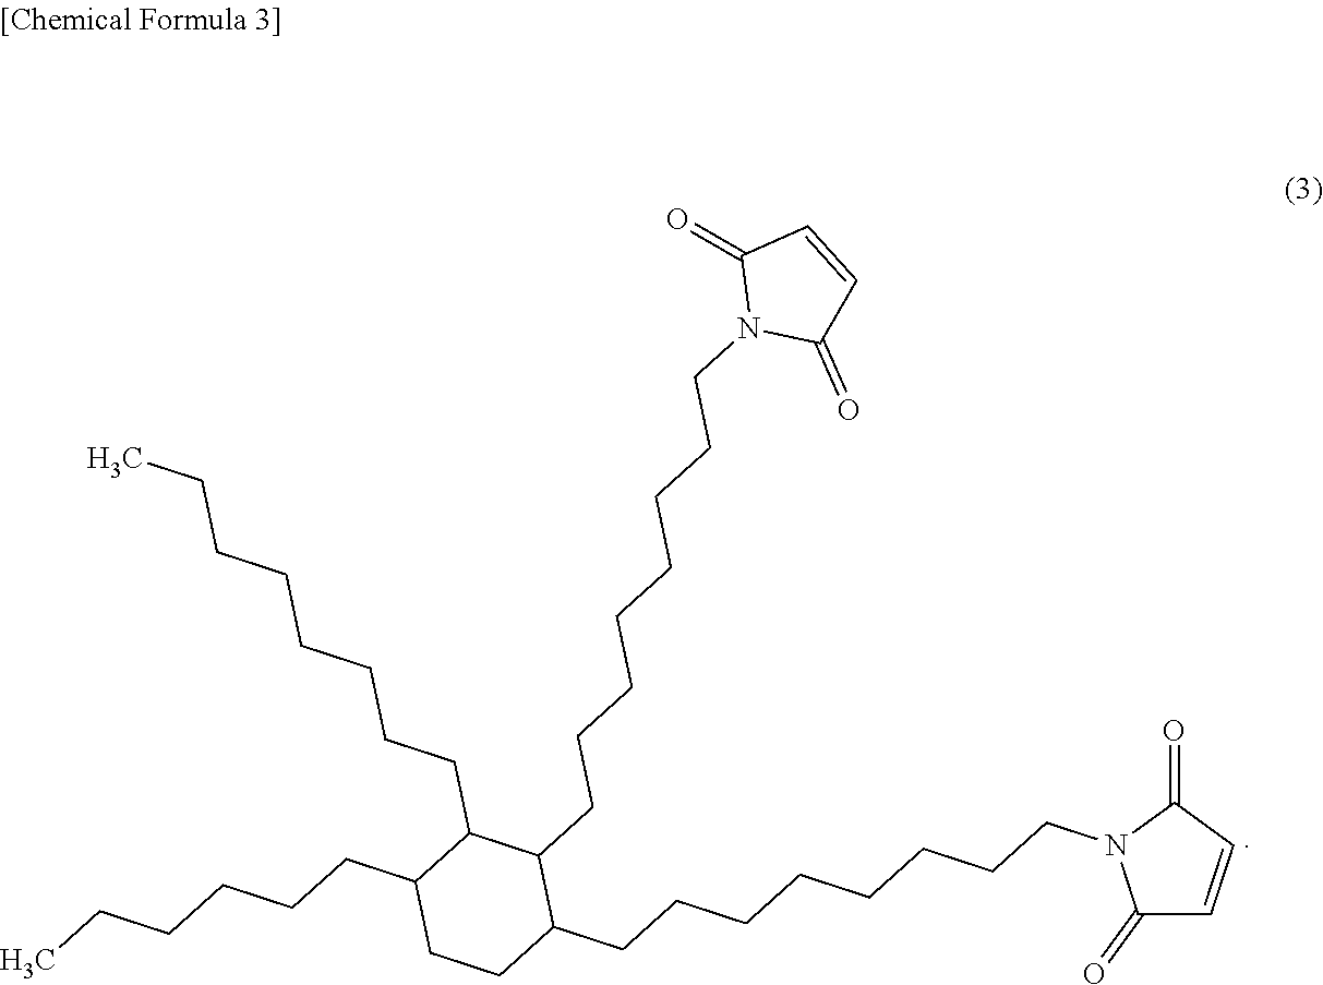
C(CCCCC1C(CCCCCC)CCC(CCCCCCCCN2C(=O)C=CC2=O)C1CCCCCCCCN1C(=O)C=CC1=O)CCC
